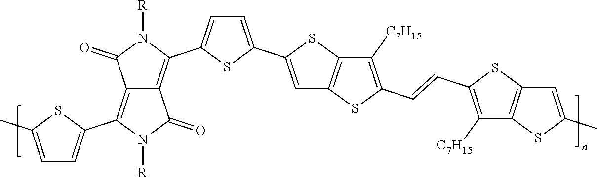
S1C(C)=CC=C1C1=C2C(=C(C3=CC=C(C4=CC5=C(S4)C([C7H15])=C(C=CC4=C([C7H15])C6=C(S4)C=C(C)S6)S5)S3)N([R])C2=O)C(=O)N1[R]
